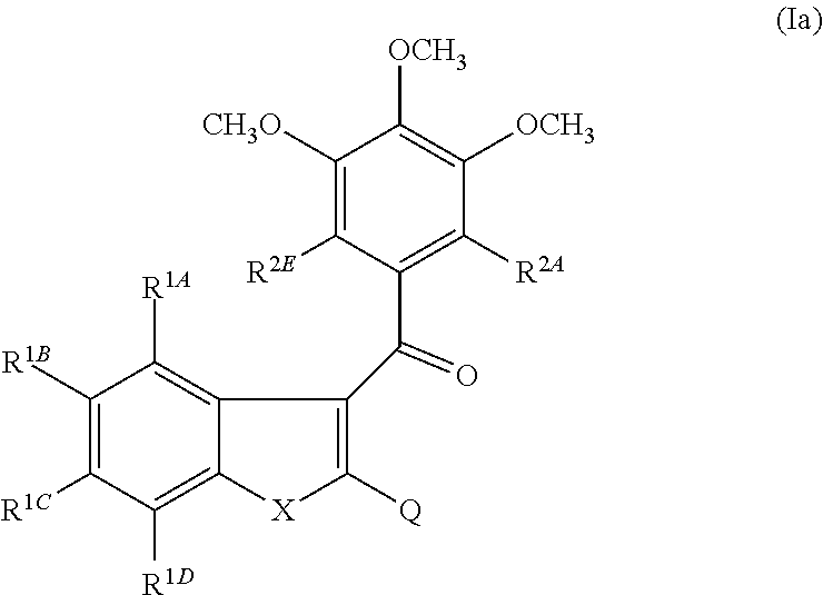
C1([R1A])=C2C(=C([R1D])C([R1C])=C1[R1B])[X]C([Q])=C2C(C1=C([R2A])C([OCH3])=C([OCH3])C([CH3O])=C1[R2E])=O
